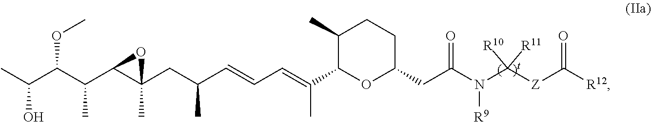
CC(C(C(C1C(CC(C=CC=C(C2OC(CC(=O)N([R9])C([R10])([Z]C(=O)[R12])[R11])CCC2C)C)C)(C)O1)C)OC)O
